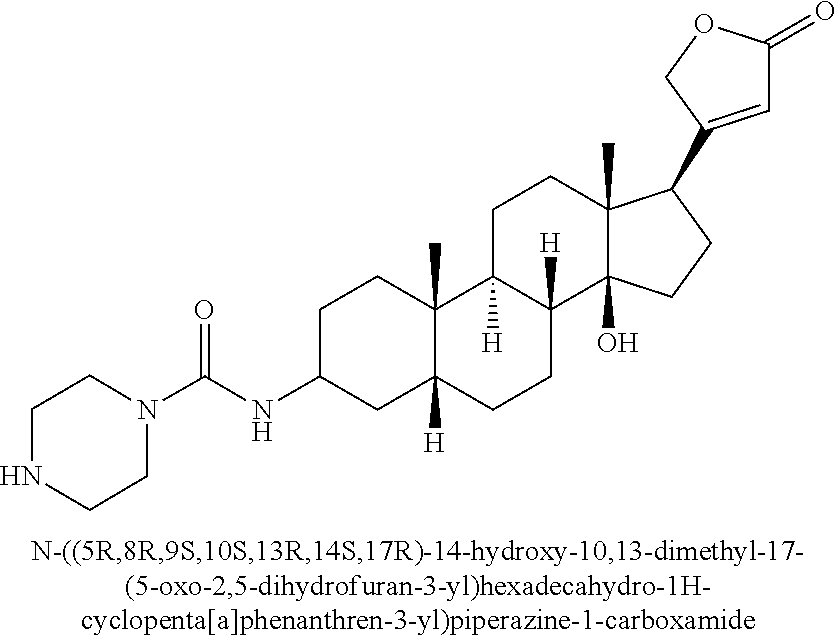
C1C(NC(N2CCNCC2)=O)CC2([H])C(C)(C1)C1([H])C([H])(CC2)C2(O)C(C)(CC1)C(C1=CC(=O)OC1)CC2
